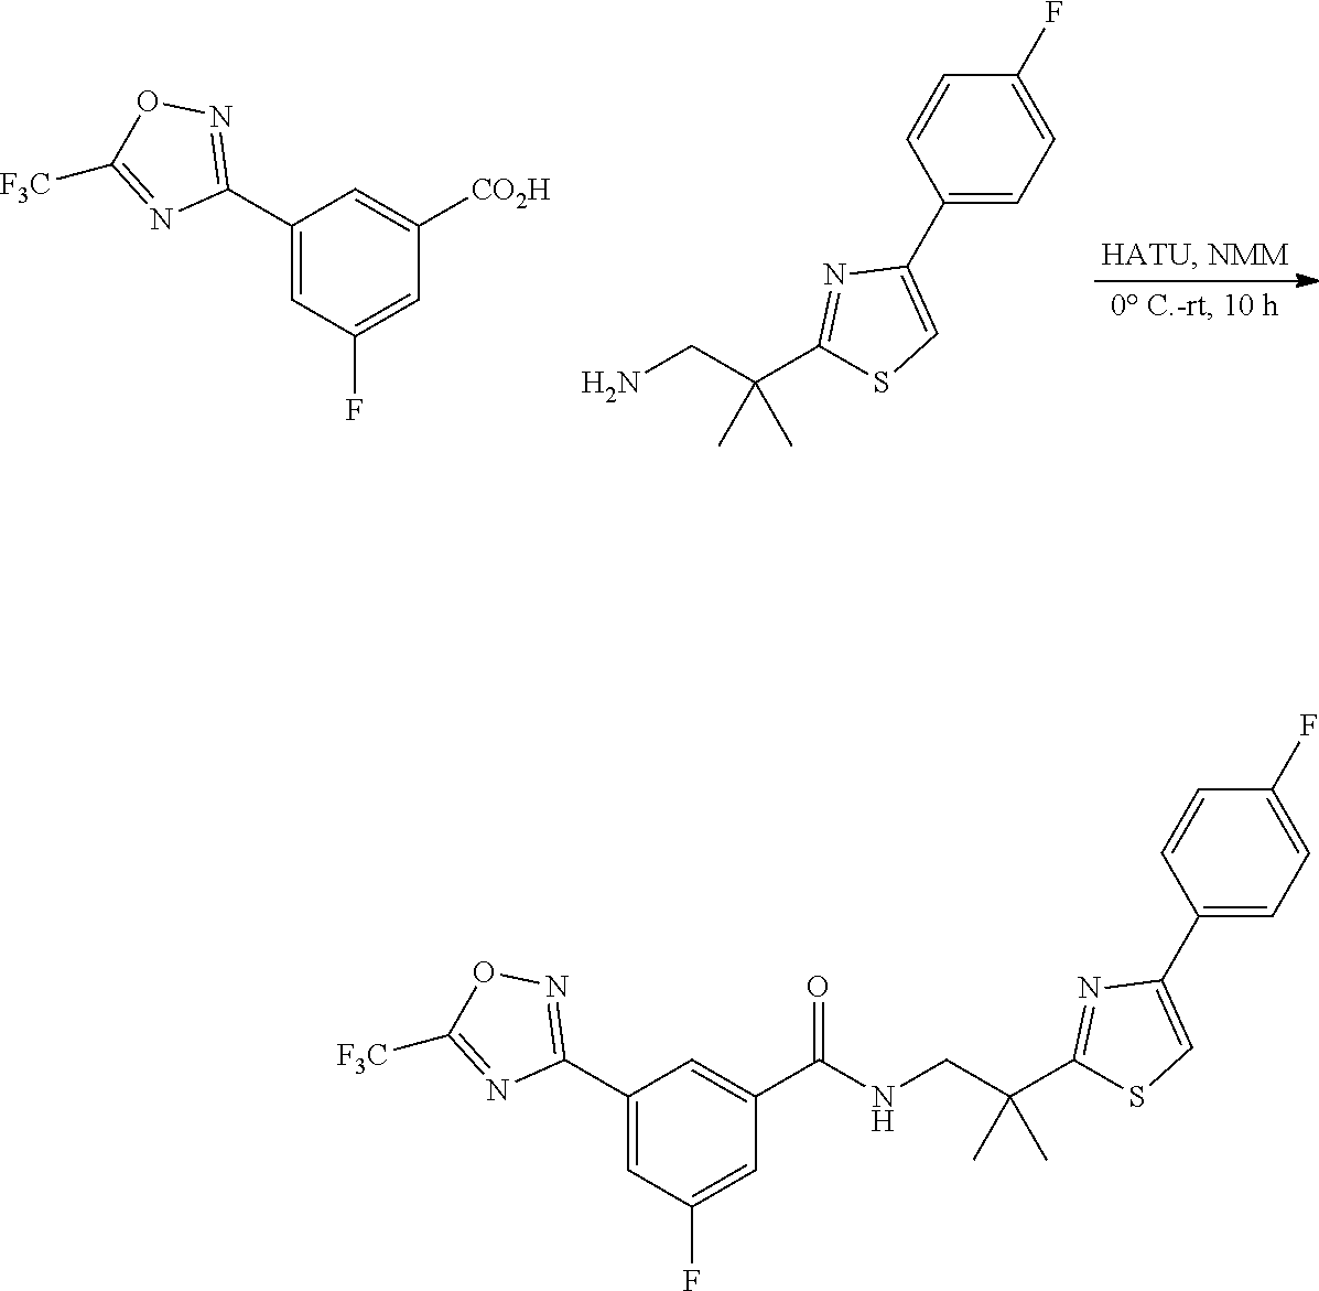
C1(C2=NOC([F3C])=N2)=CC(F)=CC([CO2H])=C1.C1(C2=CSC(C(CN)(C)C)=N2)=CC=C(F)C=C1.C1(C2=CSC(C(CNC(C3=CC(C4=NOC([F3C])=N4)=CC(F)=C3)=O)(C)C)=N2)=CC=C(F)C=C1
